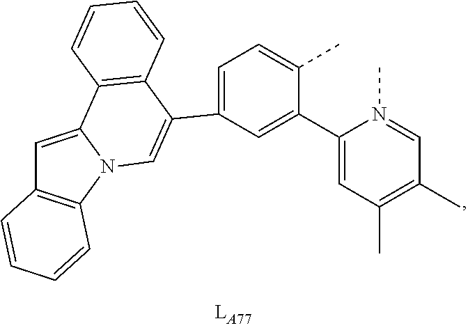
C1=C2N(C3=C1C=CC=C3)C=C(C1=CC=C(C)C(C3=CC(C)=C(C)C=N3C)=C1)C1=C2C=CC=C1
